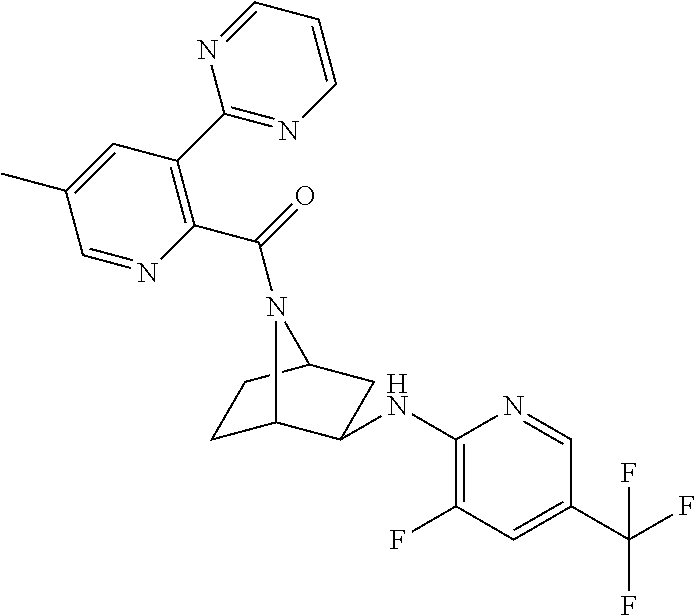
C1C2C(NC3=C(F)C=C(C(F)(F)F)C=N3)CC(C1)N2C(=O)C1=C(C2=NC=CC=N2)C=C(C)C=N1
